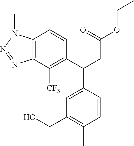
C12=C(C([CF3])=C(C(CC(OCC)=O)C3=CC(CO)=C(C)C=C3)C=C1)N=NN2C
